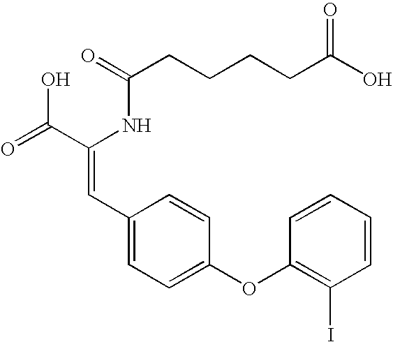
C(=O)(NC(C(=O)O)=CC1=CC=C(OC2=C(I)C=CC=C2)C=C1)CCCCC(O)=O
